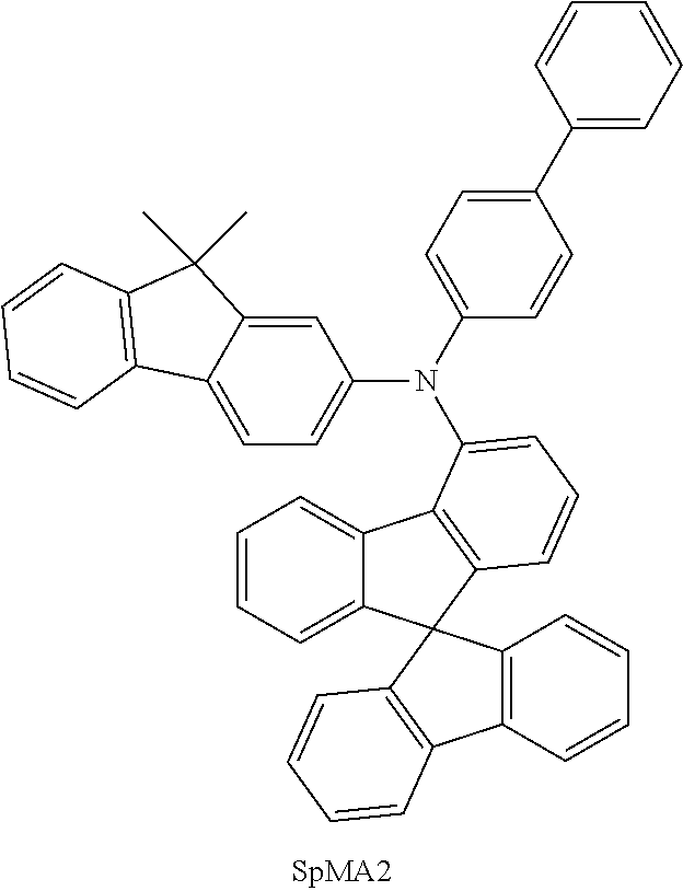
C1=CC=C2C(=C1)C1=C(C=CC=C1N(C1=CC=C(C3=CC=CC=C3)C=C1)C1=CC=C3C(=C1)C(C)(C)C1=C3C=CC=C1)C21C2=C(C3=C1C=CC=C3)C=CC=C2
